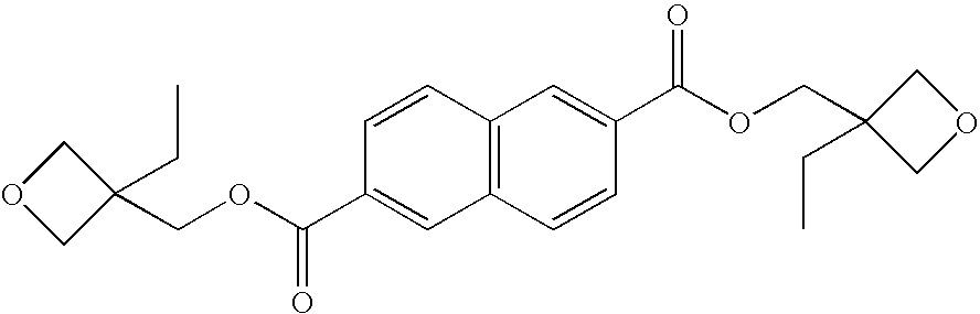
C12=C(C=CC(C(OCC3(CC)COC3)=O)=C1)C=C(C(OCC1(CC)COC1)=O)C=C2
